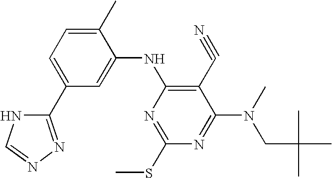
C1(C)=CC=C(C2=NN=CN2)C=C1NC1=C(C#N)C(N(C)CC(C)(C)C)=NC(SC)=N1
